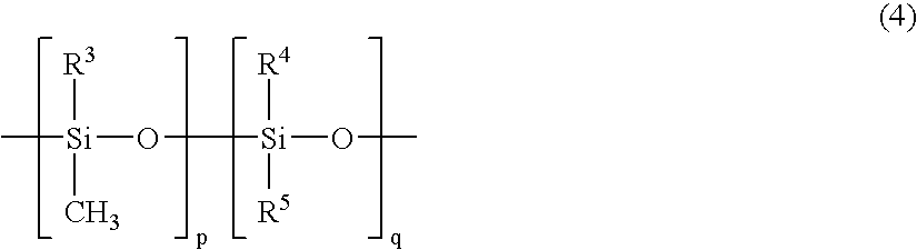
C[Si]([R3])(C)O[Si]([R4])([R5])OC
